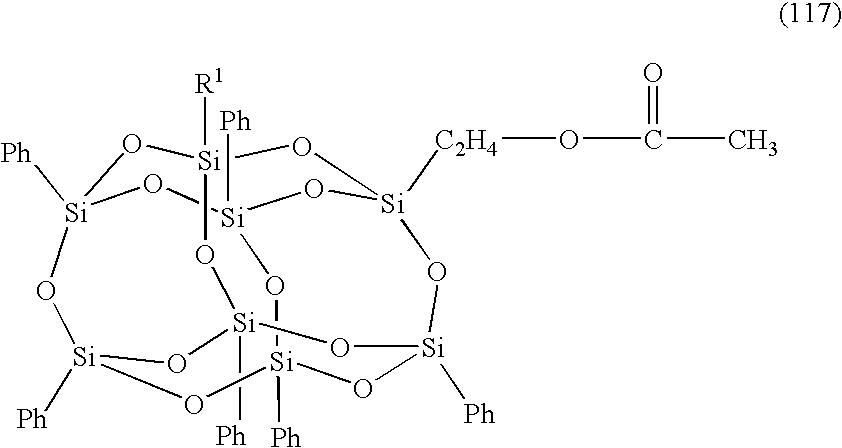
[Si]12([Ph])O[Si]3([Ph])O[Si]4([C2H4]OC(C)=O)O[Si]([R1])(O1)O[Si]1([Ph])O[Si]([Ph])(O[Si]([Ph])(O3)O[Si]([Ph])(O1)O2)O4
